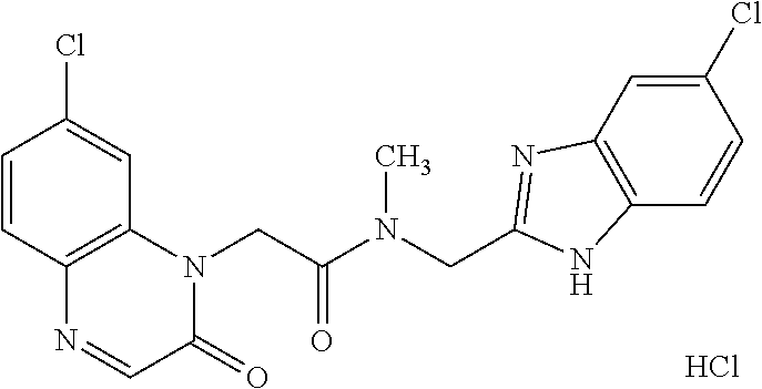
Cl.C1=CC2=C(C=C1Cl)N(CC(N(CC1=NC3=C(C=CC(Cl)=C3)N1)C)=O)C(=O)C=N2
